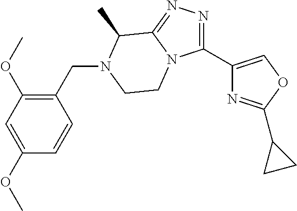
C1(CN2C(C)C3=NN=C(C4=COC(C5CC5)=N4)N3CC2)=C(OC)C=C(OC)C=C1
